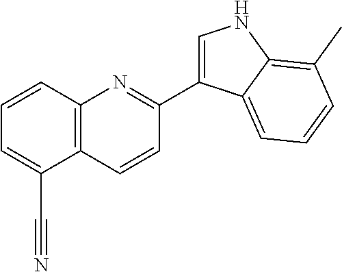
C12=C(C=CC=C1C#N)N=C(C1=CNC3=C(C)C=CC=C13)C=C2
